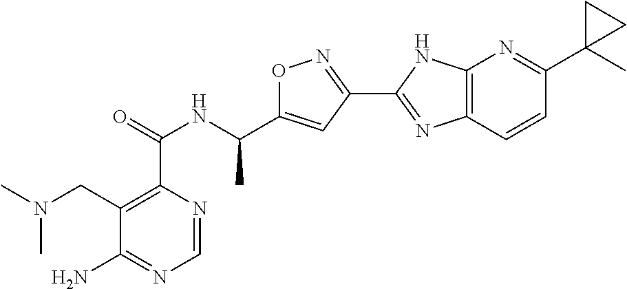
C1=NC(C(=O)NC(C2=CC(C3=NC4=C(N3)N=C(C3(C)CC3)C=C4)=NO2)C)=C(CN(C)C)C(N)=N1
